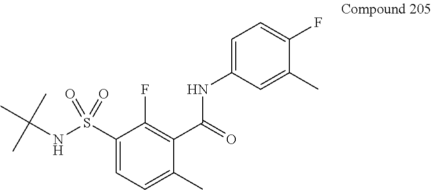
C1(C(=O)NC2=CC=C(F)C(C)=C2)=C(F)C(S(NC(C)(C)C)(=O)=O)=CC=C1C
